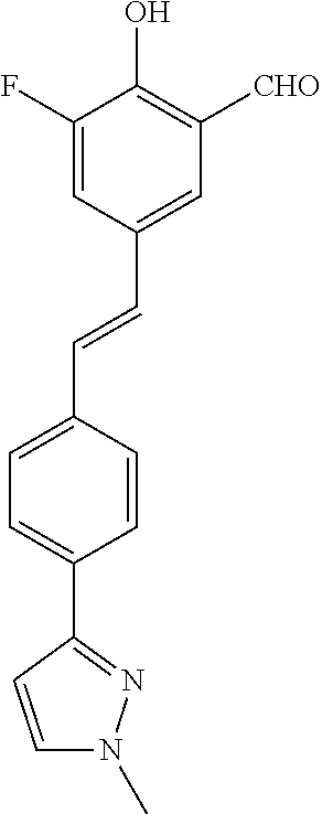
C1=C(F)C(O)=C([CHO])C=C1C=CC1=CC=C(C2=NN(C)C=C2)C=C1
